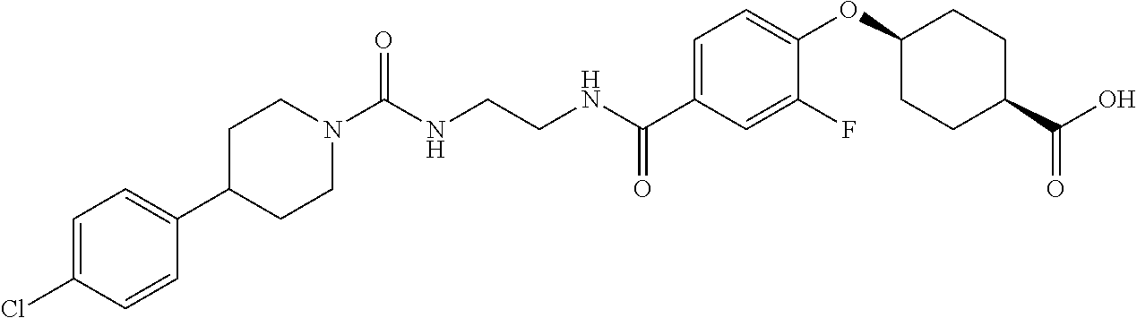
C(NCCNC(C1=CC=C(OC2CCC(C(O)=O)CC2)C(F)=C1)=O)(=O)N1CCC(C2=CC=C(Cl)C=C2)CC1
